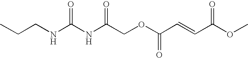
N(C(COC(=O)C=CC(=O)OC)=O)C(NCCC)=O
